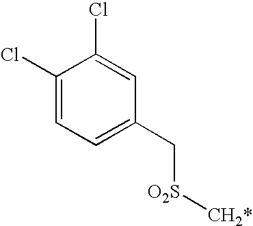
C1(Cl)=CC=C(C[O2S][CH2*])C=C1Cl
